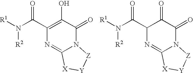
C1(C(N([R1])[R2])=O)=C(O)C(=O)N2C(=N1)[X][Y][Z]2.C1(C(N([R1])[R2])=O)N=C2N(C(=O)C1=O)[Z][Y][X]2
